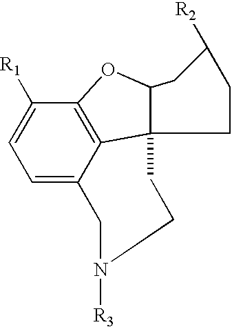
C1=C2C3=C(C([R1])=C1)OC1C3(CCC([R2])C1)CCN([R3])C2
